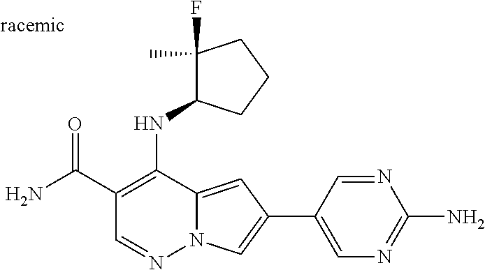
O=C(C1=C(NC2C(F)(C)CCC2)C2=CC(C3=CN=C(N)N=C3)=CN2N=C1)N
